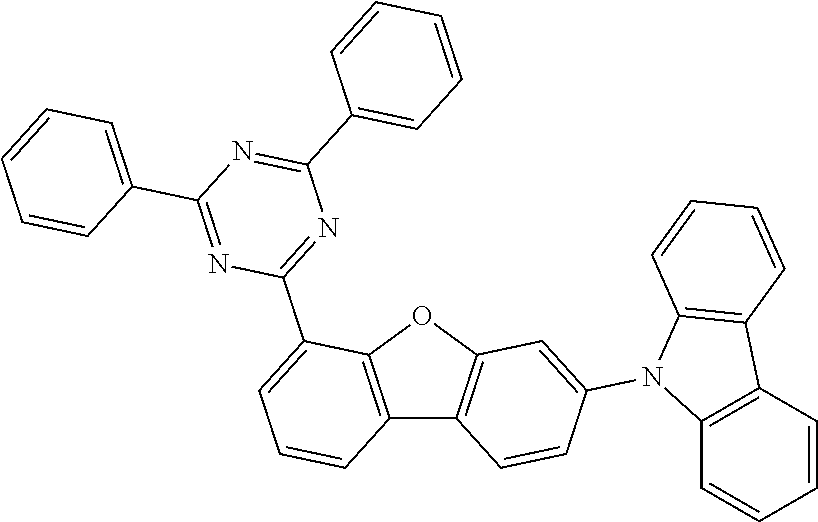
C12=C(OC3=C1C=CC(N1C4=C(C5=C1C=CC=C5)C=CC=C4)=C3)C(C1=NC(C3=CC=CC=C3)=NC(C3=CC=CC=C3)=N1)=CC=C2
